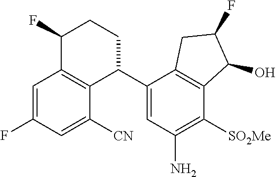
C1=C(F)C=C([CN])C2=C1C(F)CCC2C1=CC(N)=C([SO2Me])C2=C1CC(F)C2O
